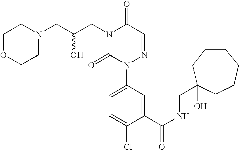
N1(CC(CN2CCOCC2)O)C(=O)N(C2=CC=C(Cl)C(C(NCC3(O)CCCCCC3)=O)=C2)N=CC1=O
